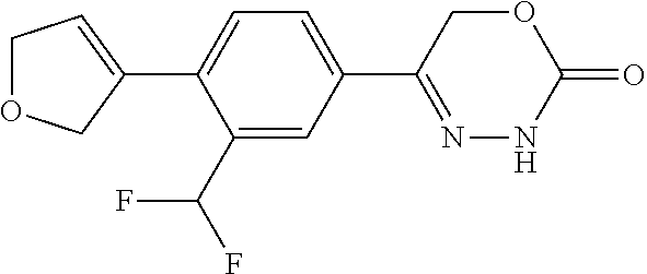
C1OCC(C2=CC=C(C3=NNC(=O)OC3)C=C2C(F)F)=C1
